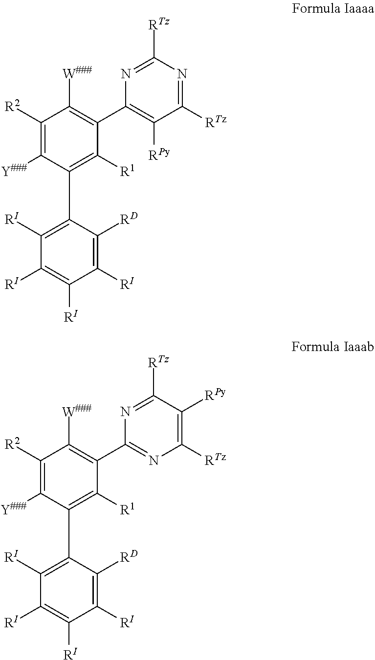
C1([R2])=C([Y###])C(C2=C([RI])C([RI])=C([RI])C([RI])=C2[RD])=C([R1])C(C2=C([RPy])C([RTz])=NC([RTz])=N2)=C1[W###].C1([R2])=C([Y###])C(C2=C([RI])C([RI])=C([RI])C([RI])=C2[RD])=C([R1])C(C2=NC([RTz])=C([RPy])C([RTz])=N2)=C1[W###]
